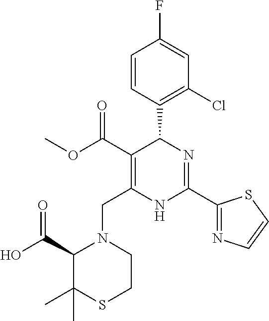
C1=CC(C2C(C(=O)OC)=C(CN3C(C(O)=O)C(C)(C)SCC3)NC(C3=NC=CS3)=N2)=C(Cl)C=C1F
